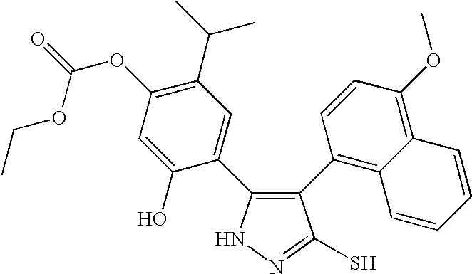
C1(C2=C3C(=C(OC)C=C2)C=CC=C3)=C(C2=CC(C(C)C)=C(OC(=O)OCC)C=C2O)NN=C1S
